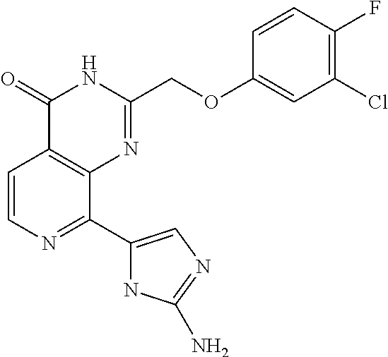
C1=CN=C(C2=CN=C(N)N2)C2=C1C(=O)NC(COC1=CC(Cl)=C(F)C=C1)=N2
